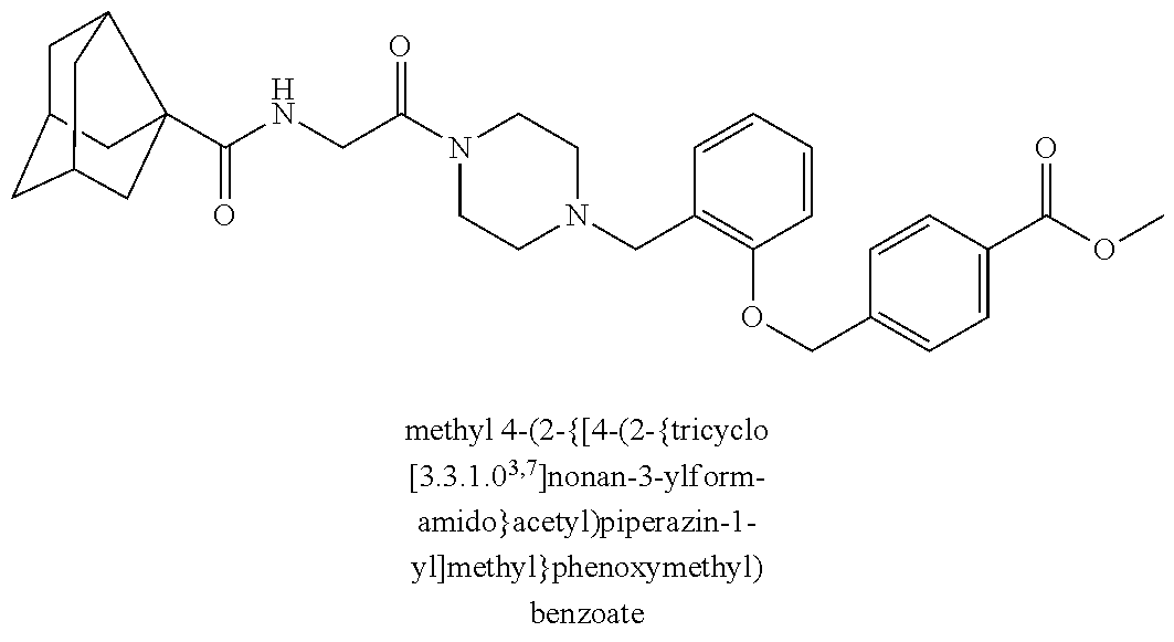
C1C2CC3CC(C(NCC(N4CCN(CC5=C(OCC6=CC=C(C(OC)=O)C=C6)C=CC=C5)CC4)=O)=O)(C1C3)C2
